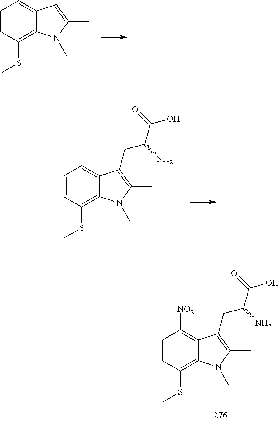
C1=CC(SC)=C2C(=C1[NO2])C(CC(C(O)=O)N)=C(C)N2C.C1=CC(SC)=C2C(=C1)C=C(C)N2C.C1=CC(SC)=C2C(=C1)C(CC(C(O)=O)N)=C(C)N2C
